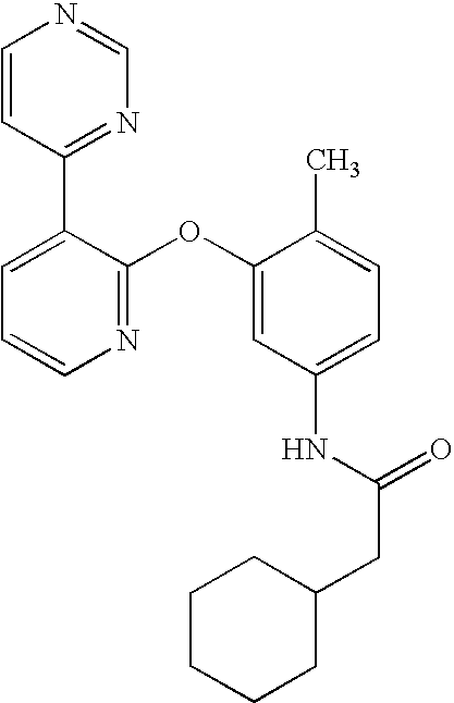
C1=CC(C2=CC=CN=C2OC2=CC(NC(CC3CCCCC3)=O)=CC=C2C)=NC=N1
